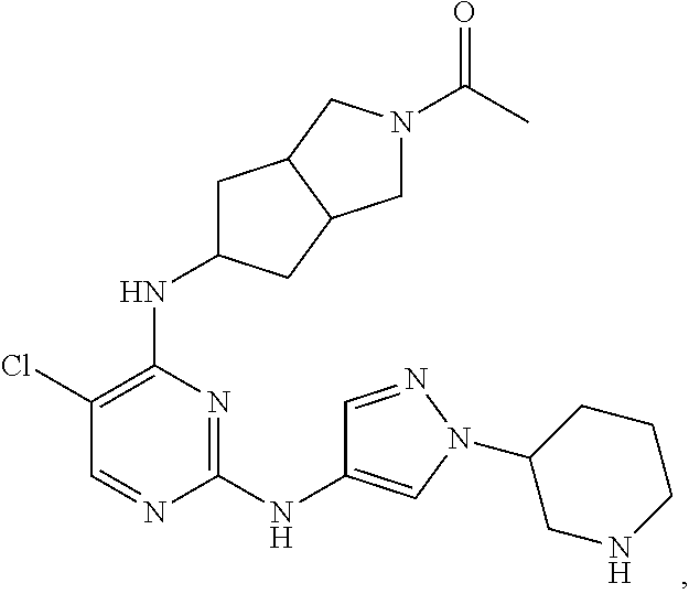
N1=C(NC2=CN(C3CNCCC3)N=C2)N=CC(Cl)=C1NC1CC2C(C1)CN(C(C)=O)C2
